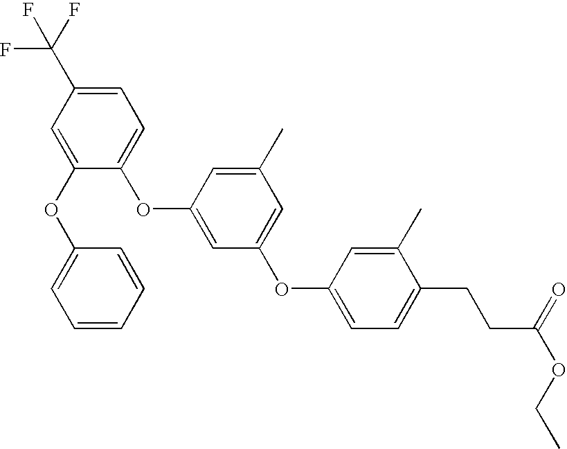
C1=C(OC2=CC=CC=C2)C(OC2=CC(OC3=CC=C(CCC(OCC)=O)C(C)=C3)=CC(C)=C2)=CC=C1C(F)(F)F
